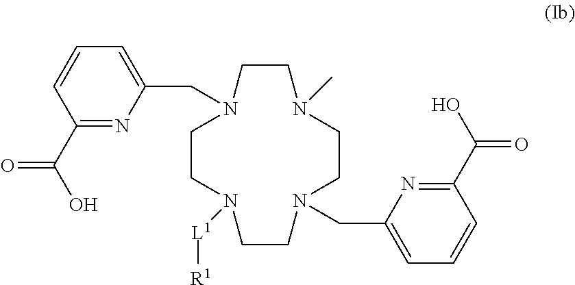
N1(CC2=CC=CC(C(=O)O)=N2)CCN(C)CCN(CC2=CC=CC(C(=O)O)=N2)CCN([L1][R1])CC1
